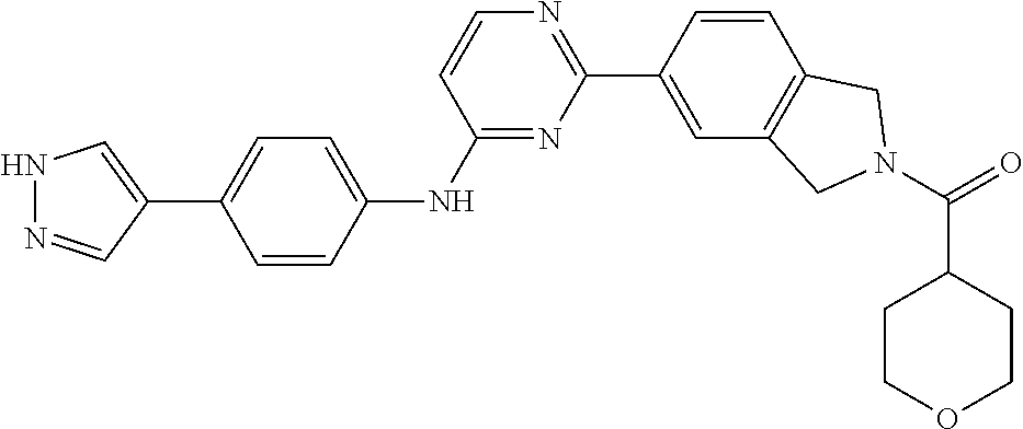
N1N=CC(C2=CC=C(NC3=NC(C4=CC5=C(C=C4)CN(C(=O)C4CCOCC4)C5)=NC=C3)C=C2)=C1
